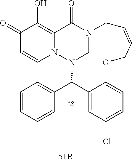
N12CN(C(C3=CC=CC=C3)C3=CC(Cl)=CC=C3OCC=CC1)N1C=CC(=O)C(O)=C1C2=O.[*S]
